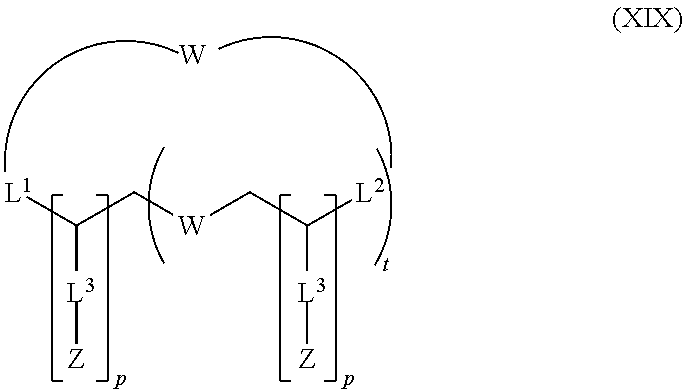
[L1]C(C[W]CC([L2])[L3][Z])[L3][Z].[W]
